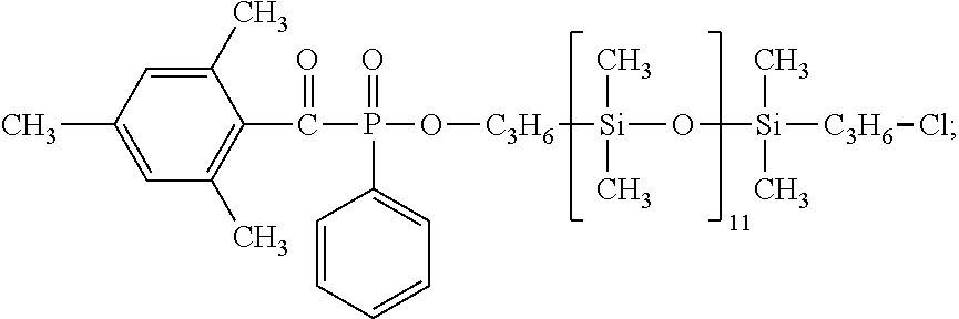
C1(C)=CC(C)=CC(C)=C1C(=O)P(=O)(O[C3H6][Si](C)(C)O[Si](C)(C)[C3H6]Cl)C1=CC=CC=C1
